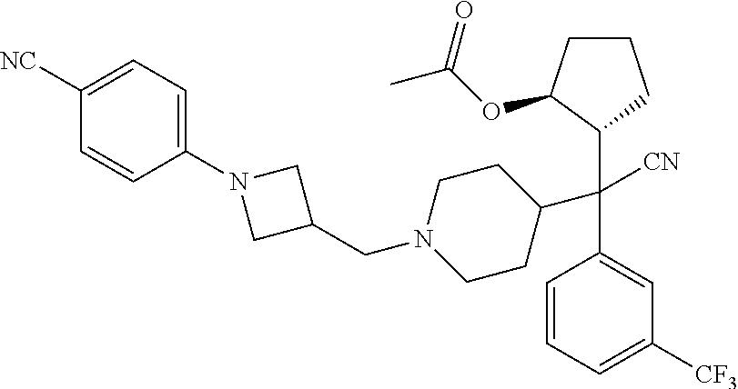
C1CC(C(C2=CC([CF3])=CC=C2)([CN])C2C(OC(C)=O)CCC2)CCN1CC1CN(C2=CC=C([NC])C=C2)C1
